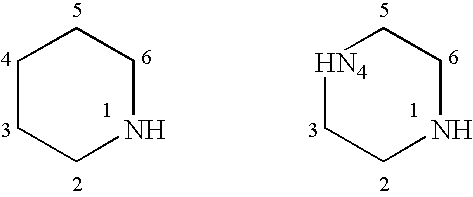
C1CCNCC1.[HN4]1CCNCC1
